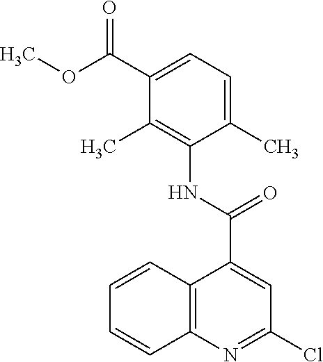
C12=C(N=C(Cl)C=C1C(NC1=C(C)C(C(OC)=O)=CC=C1C)=O)C=CC=C2
